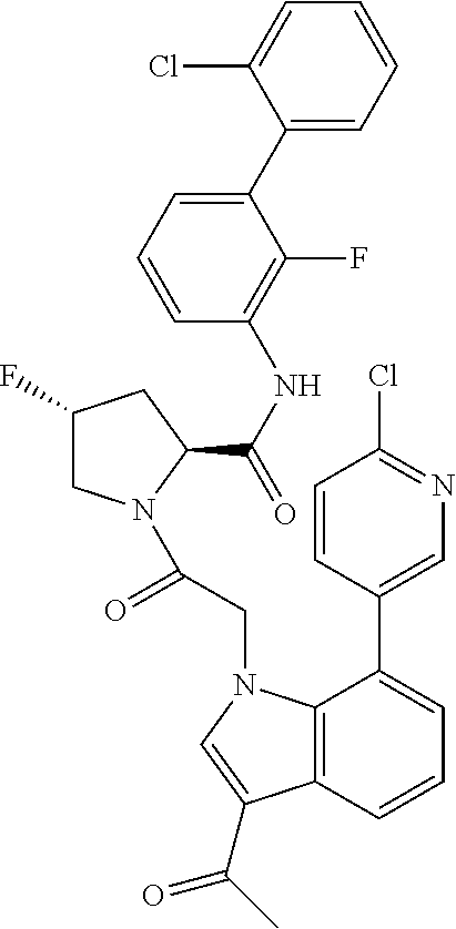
C1(F)CN(C(=O)CN2C3=C(C(C(C)=O)=C2)C=CC=C3C2=CN=C(Cl)C=C2)C(C(NC2=C(F)C(C3=CC=CC=C3Cl)=CC=C2)=O)C1
